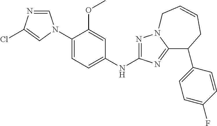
C1=NC(Cl)=CN1C1=CC=C(NC2=NN3C(=N2)C(C2=CC=C(F)C=C2)CC=CC3)C=C1OC
